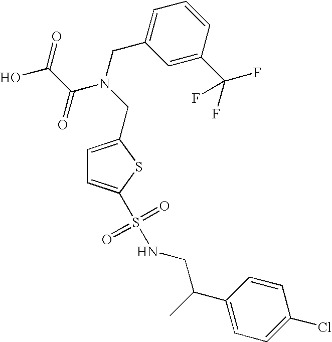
C1=C(CN(CC2=CC=CC(C(F)(F)F)=C2)C(C(O)=O)=O)SC(S(NCC(C2=CC=C(Cl)C=C2)C)(=O)=O)=C1
